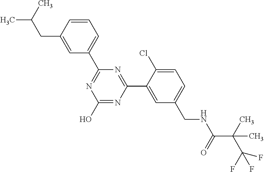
C1(C2=NC(O)=NC(C3=CC(CNC(=O)C(C)(C(F)(F)F)C)=CC=C3Cl)=N2)=CC=CC(CC(C)C)=C1
